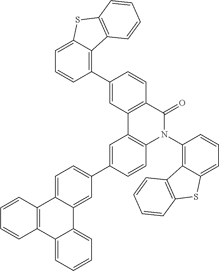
C1=CC2=C(C=C1)C1=CC=CC=C1C1=CC(C3=CC4=C(C=C3)N(C3=C5C(=CC=C3)SC3=C5C=CC=C3)C(=O)C3=C4C=C(C4=C5C(=CC=C4)SC4=C5C=CC=C4)C=C3)=CC=C21
